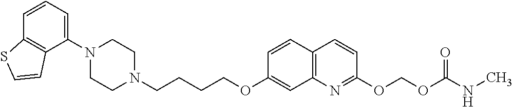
C1N(C2=CC=CC3=C2C=CS3)CCN(CCCCOC2=CC3=C(C=C2)C=CC(OCOC(=O)NC)=N3)C1
